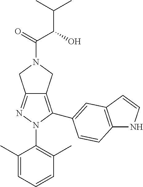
C12=NN(C3=C(C)C=CC=C3C)C(C3=CC4=C(NC=C4)C=C3)=C1CN(C(C(O)C(C)C)=O)C2
